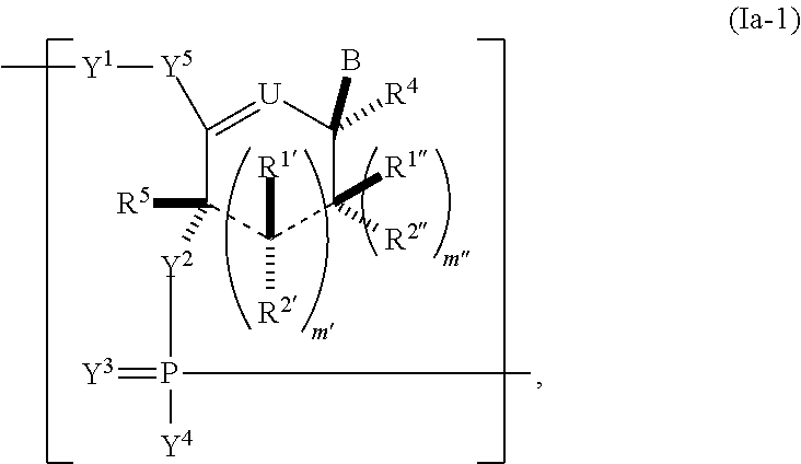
[U]1=C([Y5][Y1]C)C([R5])([Y2]P([Y4])(=[Y3])C)C([R2])([R1])C([R2])([R1])C1([R4])B
